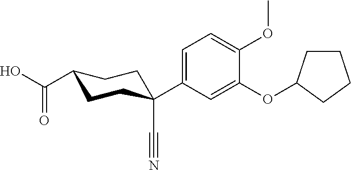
C1(C(=O)O)CCC(C#N)(C2=CC=C(OC)C(OC3CCCC3)=C2)CC1
